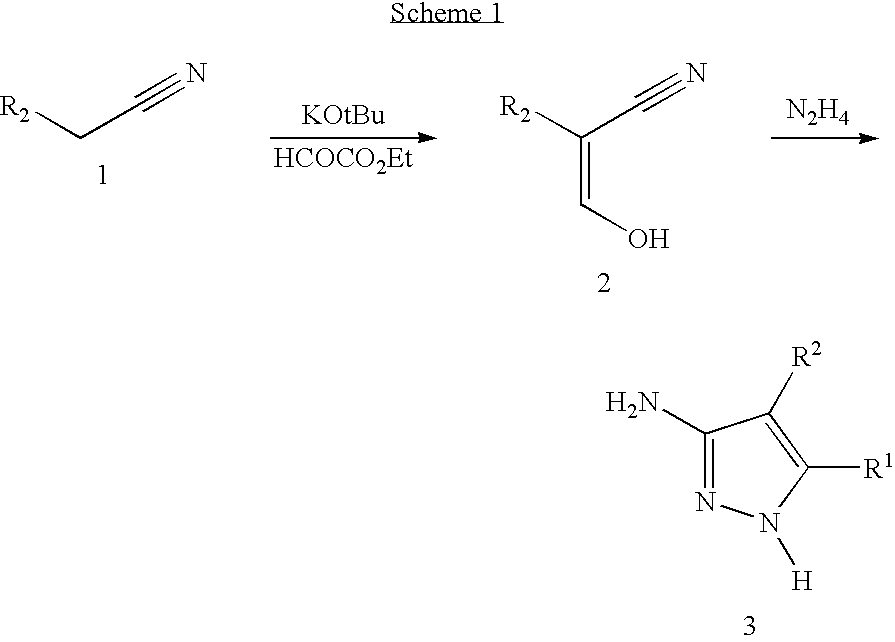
[R2]CC#N.[HCOCO2Et].[R2]C(C#N)=CO.[N2H4].C1(N)=NN([H])C([R1])=C1[R2]
